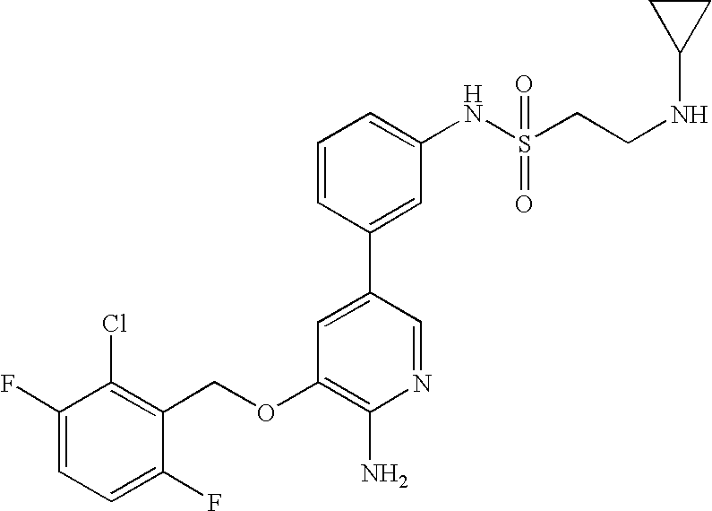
C1(F)=CC=C(F)C(COC2=C(N)N=CC(C3=CC(NS(CCNC4CC4)(=O)=O)=CC=C3)=C2)=C1Cl
